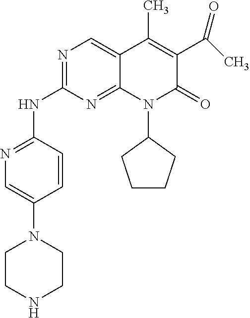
N1=C(NC2=NC=C3C(=N2)N(C2CCCC2)C(=O)C(C(C)=O)=C3C)C=CC(N2CCNCC2)=C1
